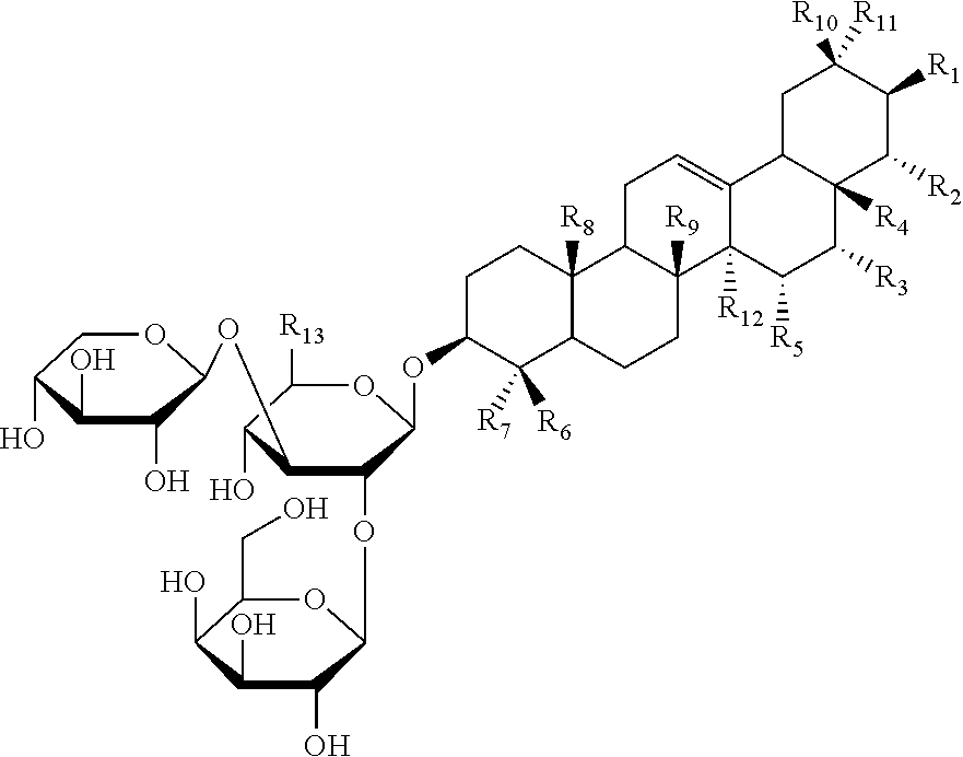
C1(CO)C(O)C(O)C(O)C(OC2C(OC3C(O)C(O)C(O)CO3)C(O)C([R13])OC2OC2C([R7])([R6])C3C([R8])(CC2)C2C([R9])(CC3)C3([R12])C(=CC2)C2C([R4])(C([R3])C3[R5])C([R2])C([R1])C([R10])([R11])C2)O1
